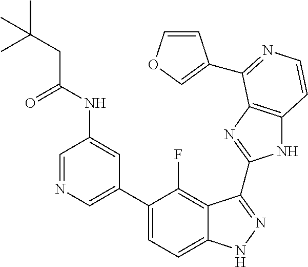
C1=C(C2=CC=C3C(=C2F)C(C2=NC4=C(N2)C=CN=C4C2=COC=C2)=NN3)C=C(NC(=O)CC(C)(C)C)C=N1
